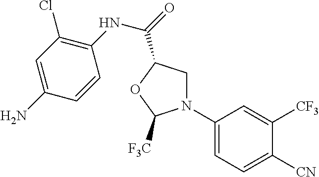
N1(C2=CC=C([CN])C([CF3])=C2)CC(C(NC2=C(Cl)C=C(N)C=C2)=O)OC1[F3C]
